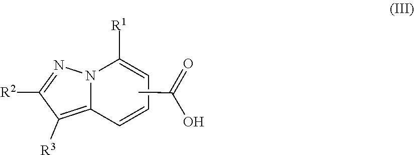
C1([R1])=CC=CC2=C([R3])C([R2])=NN12.O=C(C)O
